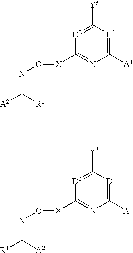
C1([X]ON=C([A2])[R1])=NC([A1])=[D1]C([Y3])=[D2]1.C1([X]ON=C([R1])[A2])=NC([A1])=[D1]C([Y3])=[D2]1
